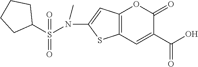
C12=C(C=C(C(O)=O)C(=O)O1)SC(N(S(C1CCCC1)(=O)=O)C)=C2
